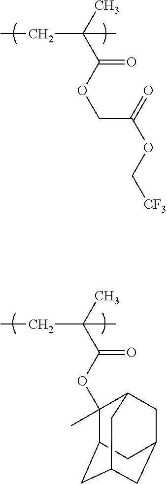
CC(C(OCC(=O)OC[CF3])=O)(C)CC.CC(C(OC1(C)C2CC3CC(CC1C3)C2)=O)(C)CC
